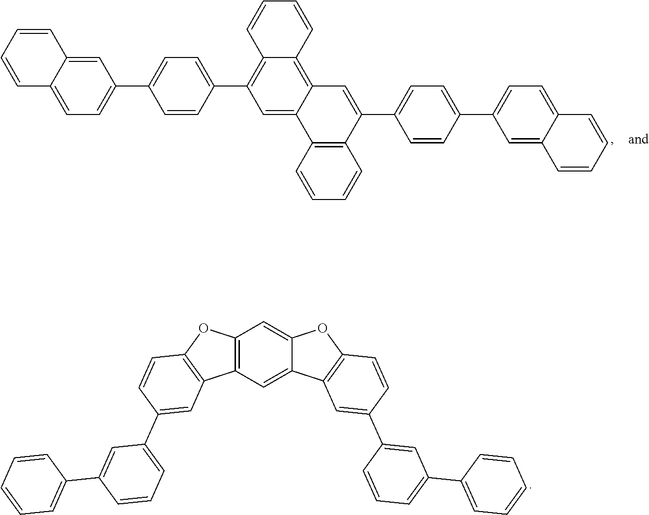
C12=C(C=C3C(=C1)OC1=C3C=C(C3=CC(C4=CC=CC=C4)=CC=C3)C=C1)C1=C(O2)C=CC(C2=CC=CC(C3=CC=CC=C3)=C2)=C1.C1(C2=CC=C(C3=CC=C4C(=C3)C=CC=C4)C=C2)=C2C(=C3C(=C1)C1=C(C(C4=CC=C(C5=CC=C6C(=C5)C=CC=C6)C=C4)=C3)C=CC=C1)C=CC=C2
